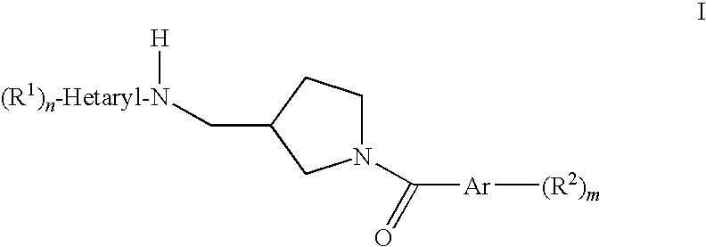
N1(C([Ar][(R2)m])=O)CCC(C[(R1)n-Hetaryl-N][H])C1
